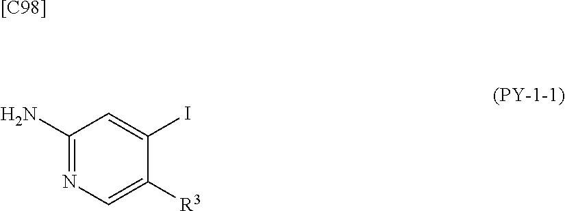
[[C98]].C1(N)=NC=C([R3])C(I)=C1
